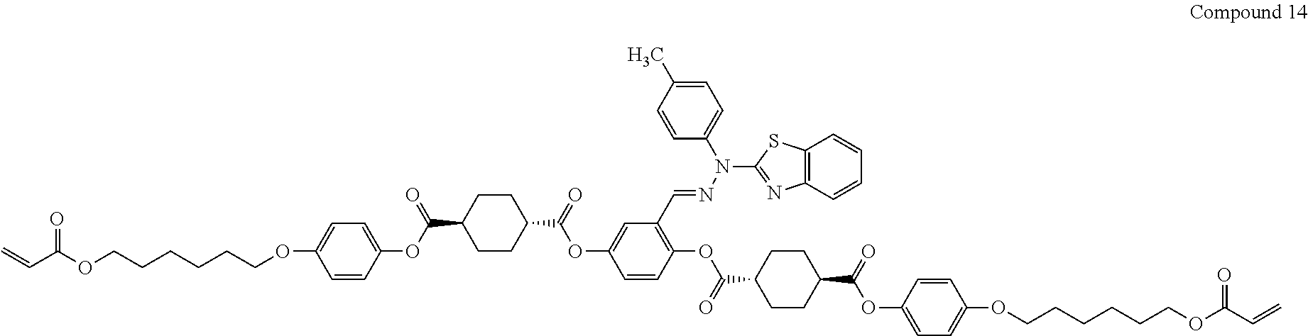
C=CC(OCCCCCCOC1=CC=C(OC(C2CCC(C(=O)OC3=CC(C=NN(C4=NC5=C(S4)C=CC=C5)C4=CC=C(C)C=C4)=C(OC(C4CCC(C(=O)OC5=CC=C(OCCCCCCOC(C=C)=O)C=C5)CC4)=O)C=C3)CC2)=O)C=C1)=O
